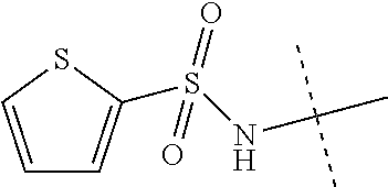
C1=CSC(S(NC(C)(C)C)(=O)=O)=C1
